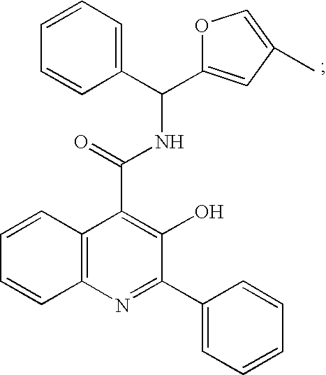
C12=C(N=C(C3=CC=CC=C3)C(O)=C1C(=O)NC(C1=CC=CC=C1)C1=CC(C)=CO1)C=CC=C2
